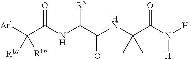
[Ar1]C(C(NC(C(NC(C(N([H])[H])=O)(C)C)=O)[R3])=O)([R1a])[R1b]
